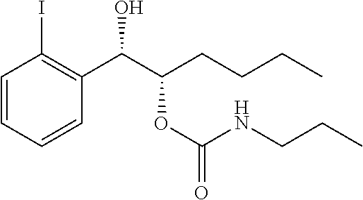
C1=CC=CC(C(C(CCCC)OC(=O)NCCC)O)=C1I
